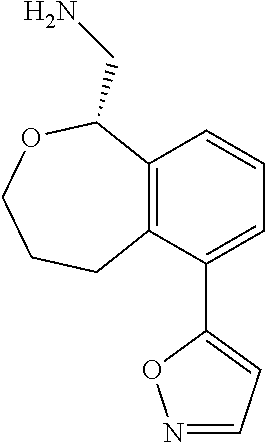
C12=C(C(C3=CC=NO3)=CC=C1)CCCOC2CN
